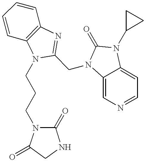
C1=CC2=C(C=C1)N=C(CN1C3=CN=CC=C3N(C3CC3)C1=O)N2CCCN1C(=O)NCC1=O
